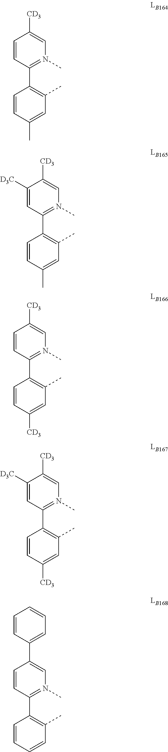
C1=CC(C2=C(C)C=C(C)C=C2)=N(C)C=C1[CD3].C1([D3C])=CC(C2=C(C)C=C(C)C=C2)=N(C)C=C1[CD3].C1=CC(C2=C(C)C=C([CD3])C=C2)=N(C)C=C1[CD3].C1([D3C])=CC(C2=C(C)C=C([CD3])C=C2)=N(C)C=C1[CD3].C1=CC(C2=C(C)C=CC=C2)=N(C)C=C1C1=CC=CC=C1
